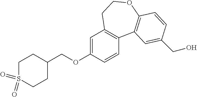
C1=C(OCC2CCS(=O)(=O)CC2)C=CC2=C1CCOC1=C2C=C(CO)C=C1
